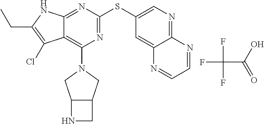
N1=C(SC2=CN=C3C(=C2)N=CC=N3)N=C2C(=C1N1CC3C(C1)CN3)C(Cl)=C(CC)N2.FC(C(O)=O)(F)F
